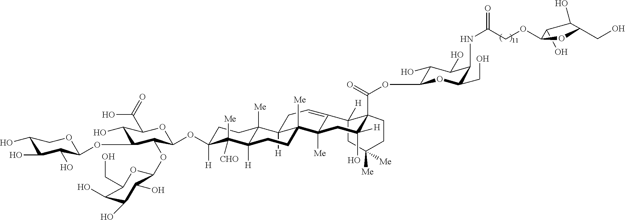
C1(O)C(O)C(CO)OC1OCC(NC1C(CO)OC(OC(C23C([H])(CC([Me])([Me])CC2)C2=CCC4([H])C5([Me])C([H])(C([CHO])([Me])C(OC6C(OC7C(O)C(O)C(O)C(CO)O7)C(OC7C(O)C(O)C(O)CO7)C(O)C(C(=O)O)O6)([H])CC5)CCC4([Me])C2([Me])CC3([H])O)=O)C(O)C1O)=O
